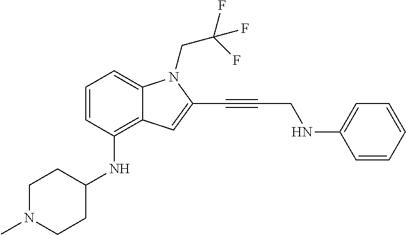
C1=CC(NC2CCN(C)CC2)=C2C(=C1)N(CC(F)(F)F)C(C#CCNC1=CC=CC=C1)=C2
